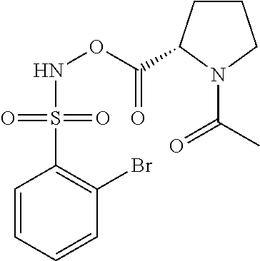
N(OC(=O)C1CCCN1C(C)=O)S(C1=C(Br)C=CC=C1)(=O)=O
